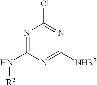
N1=C(N[R2])N=C([NHR3])N=C1Cl
